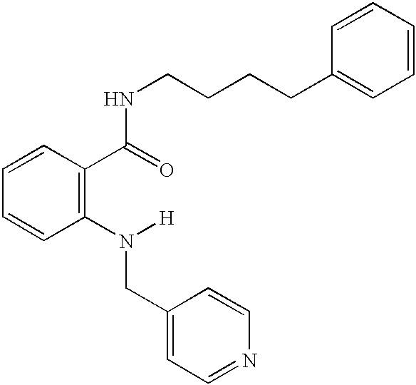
C1=CC(C(=O)NCCCCC2=CC=CC=C2)=C(N([H])CC2=CC=NC=C2)C=C1
